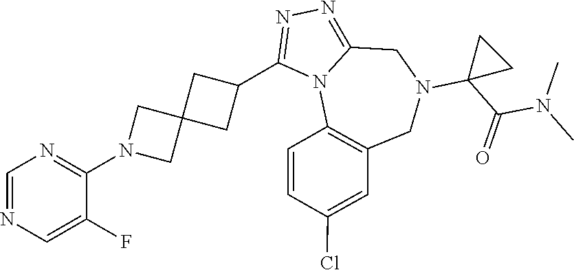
C1=NC=C(F)C(N2CC3(C2)CC(C2=NN=C4N2C2=C(CN(C5(C(N(C)C)=O)CC5)C4)C=C(Cl)C=C2)C3)=N1
